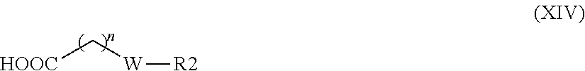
[HOOC]C[W][R2]
